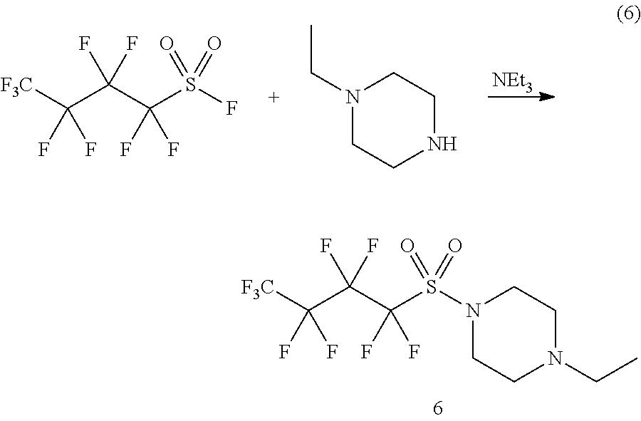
C(F)(F)(C([F3C])(F)F)C(F)(F)S(=O)(=O)N1CCN(CC)CC1.[NEt3].C(F)(F)(C([F3C])(F)F)C(F)(F)S(=O)(=O)F.N1(CC)CCNCC1
